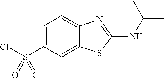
C1=C(S(=O)(=O)Cl)C=C2C(=C1)N=C(NC(C)C)S2
